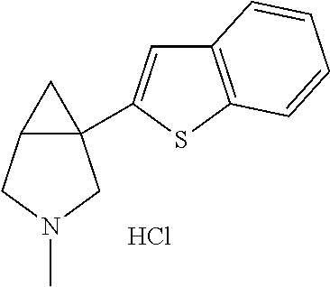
C12(C3=CC4=C(S3)C=CC=C4)C(CN(C)C1)C2.Cl
